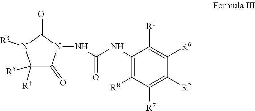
C1([R4])([R5])C(=O)N(NC(=O)NC2=C([R8])C([R7])=C([R2])C([R6])=C2[R1])C(=O)N1[R3]
